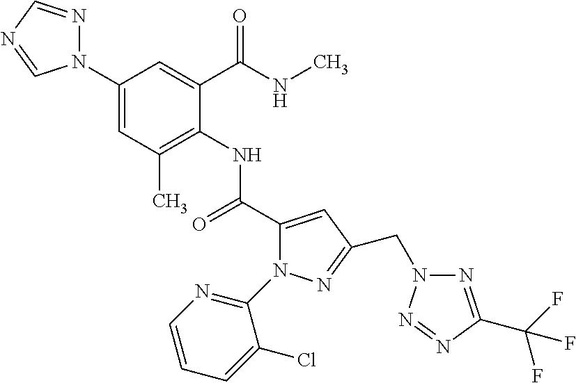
C1(N2N=CN=C2)=CC(C)=C(NC(C2=CC(CN3N=C(C(F)(F)F)N=N3)=NN2C2=NC=CC=C2Cl)=O)C(C(NC)=O)=C1
